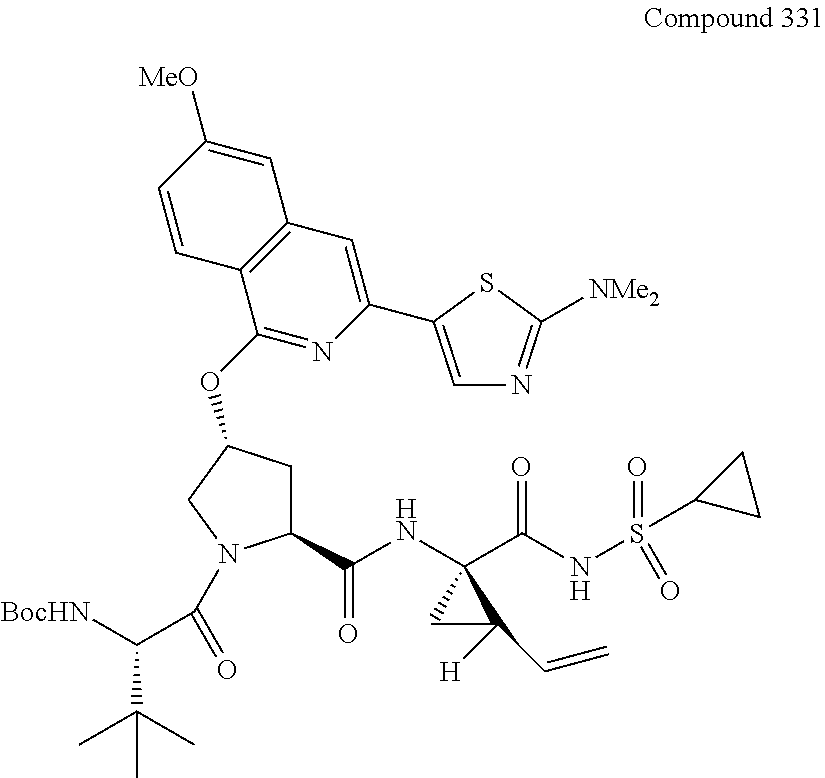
[BocHN]C(C(C)(C)C)C(=O)N1C(C(NC2(C(NS(=O)(C3CC3)=O)=O)CC2([H])C=C)=O)CC(OC2=NC(C3=CN=C([NMe2])S3)=CC3=C2C=CC([MeO])=C3)C1
